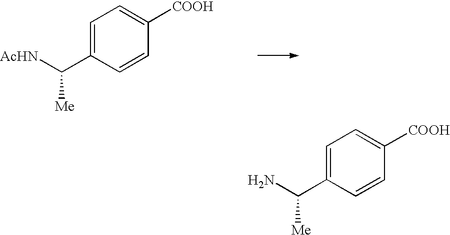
C1=C(C(N)[Me])C=CC([COOH])=C1.C1=C(C([AcHN])[Me])C=CC([COOH])=C1
